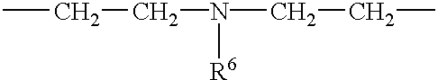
CCCN([R6])CCC
